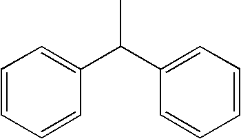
C1=CC=CC(C(C2=CC=CC=C2)C)=C1
